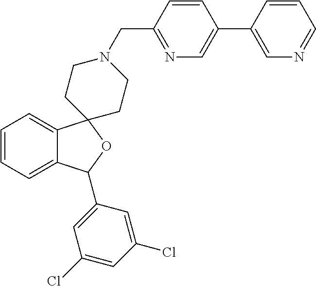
C1=C2C(=CC=C1)C1(OC2C2=CC(Cl)=CC(Cl)=C2)CCN(CC2=NC=C(C3=CN=CC=C3)C=C2)CC1
